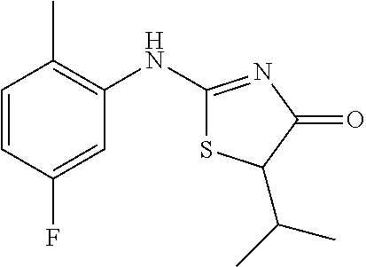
C1=CC(F)=CC(NC2=NC(=O)C(C(C)C)S2)=C1C
